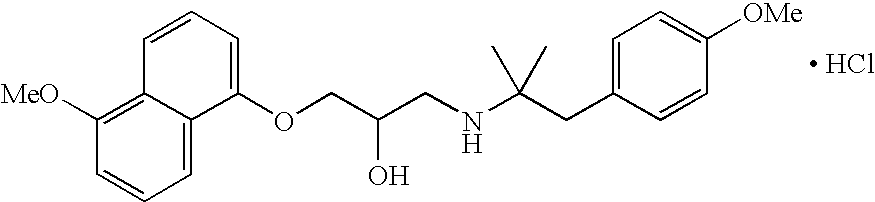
C(C(CNC(CC1=CC=C([OMe])C=C1)(C)C)O)OC1=CC=CC2=C([MeO])C=CC=C12.[ HCl]
